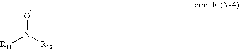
[R11]N([R12])O
